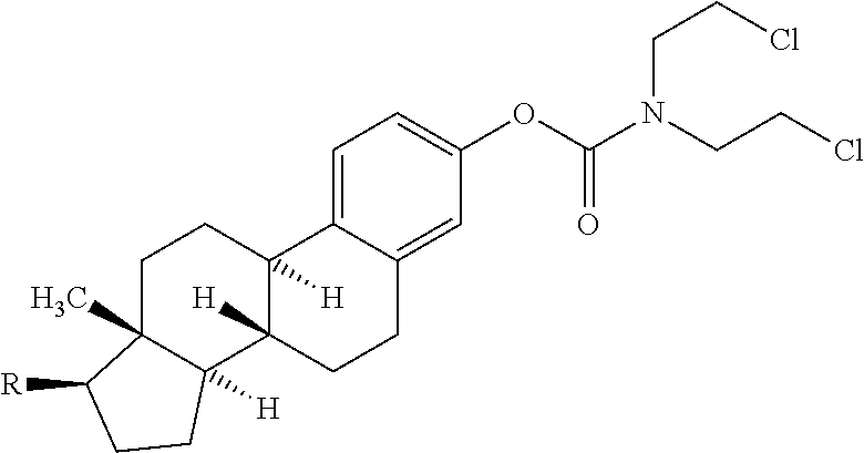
C1=C2C(=CC(OC(N(CCCl)CCCl)=O)=C1)CCC1([H])C2([H])CCC2(C)C1([H])CCC2[R]
